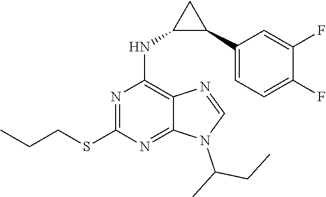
N1(C(C)CC)C=NC2=C(NC3C(C4=CC=C(F)C(F)=C4)C3)N=C(SCCC)N=C12
